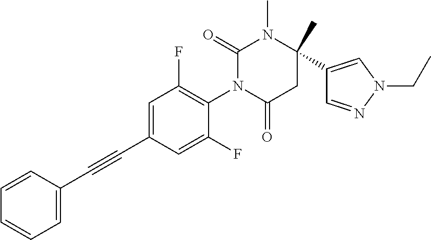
C1=CC=CC=C1C#CC1=CC(F)=C(N2C(=O)CC(C)(C3=CN(CC)N=C3)N(C)C2=O)C(F)=C1
